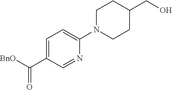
C1=C(C([BnO])=O)C=NC(N2CCC(CO)CC2)=C1
